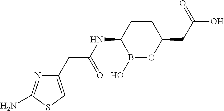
N(C1B(O)OC(CC(O)=O)CC1)C(CC1=CSC(N)=N1)=O
